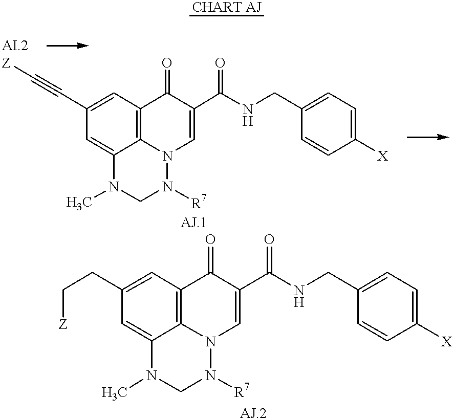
C1=C2C3=C(C=C1C#C[Z])C(=O)C(C(NCC1=CC=C([X])C=C1)=O)=CN3N([R7])CN2C.C1=C2C3=C(C=C1CC[Z])C(=O)C(C(NCC1=CC=C([X])C=C1)=O)=CN3N([R7])CN2C
